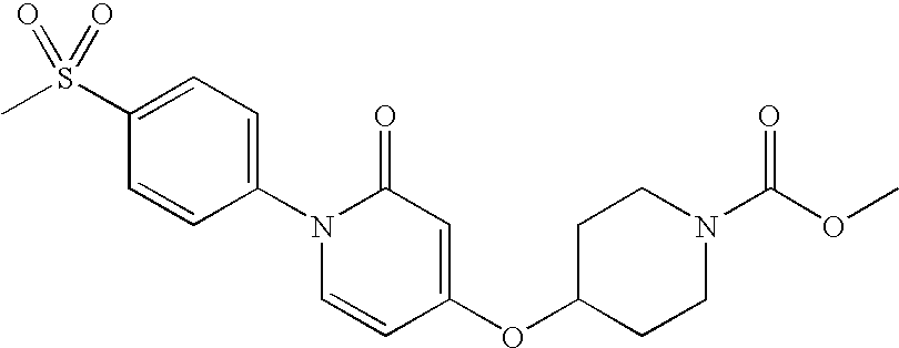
CS(C1=CC=C(N2C=CC(OC3CCN(C(OC)=O)CC3)=CC2=O)C=C1)(=O)=O
